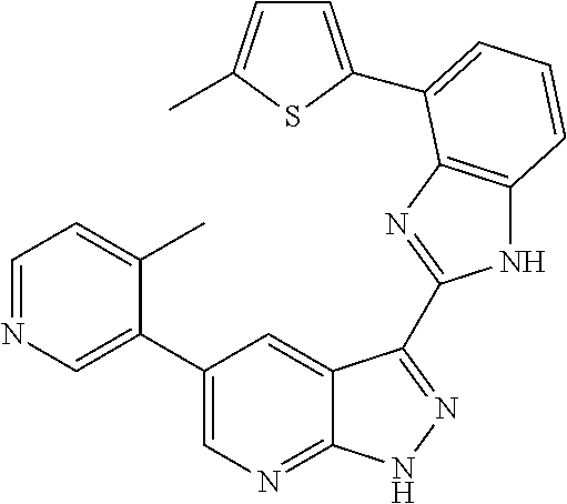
C1(C2=CN=CC=C2C)=CN=C2C(=C1)C(C1=NC3=C(N1)C=CC=C3C1=CC=C(C)S1)=NN2
